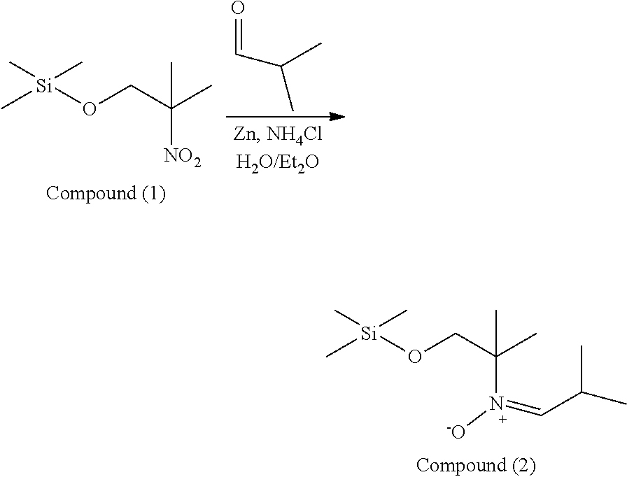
O=CC(C)C.O(CC(C)(C)[NO2])[Si](C)(C)C.O(CC(C)(C)N(=CC(C)C)[-O])[Si](C)(C)C
